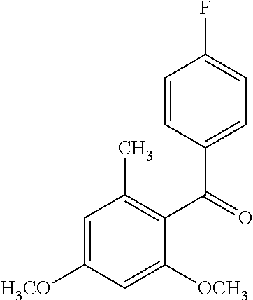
C1=C([H3CO])C=C([OCH3])C(C(=O)C2=CC=C(F)C=C2)=C1C
